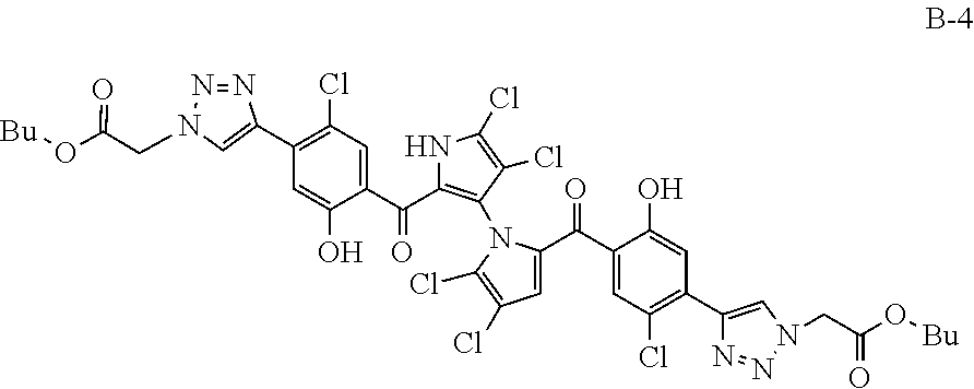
C1(C2=CN(CC(O[Bu])=O)N=N2)=C(Cl)C=C(C(=O)C2=C(N3C(C(C4=CC(Cl)=C(C5=CN(CC(O[Bu])=O)N=N5)C=C4O)=O)=CC(Cl)=C3Cl)C(Cl)=C(Cl)N2)C(O)=C1
